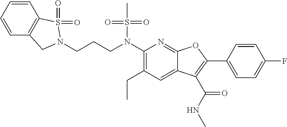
N(C1=C(CC)C=C2C(=N1)OC(C1=CC=C(F)C=C1)=C2C(NC)=O)(S(C)(=O)=O)CCCN1CC2=C(C=CC=C2)S1(=O)=O
